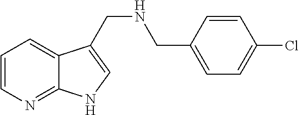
C1=CN=C2C(=C1)C(CNCC1=CC=C(Cl)C=C1)=CN2
